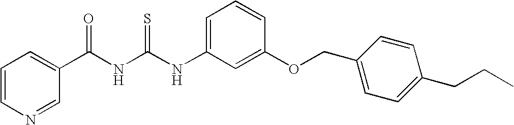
N(C1=CC=CC(OCC2=CC=C(CCC)C=C2)=C1)C(NC(C1=CC=CN=C1)=O)=S
